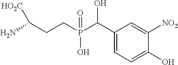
NC(CCP(C(C1=CC=C(O)C([NO2])=C1)O)(=O)O)[HO2C]
